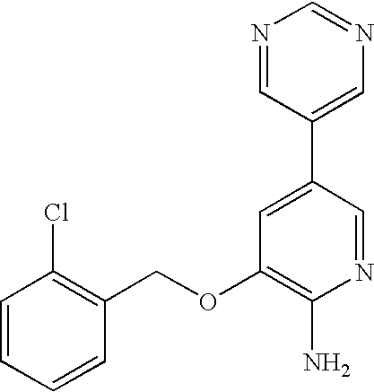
C1=CC=CC(COC2=C(N)N=CC(C3=CN=CN=C3)=C2)=C1Cl
